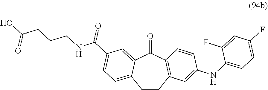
C1CC2=C(C(=O)C3=CC(C(NCCCC(O)=O)=O)=CC=C13)C=CC(NC1=CC=C(F)C=C1F)=C2
